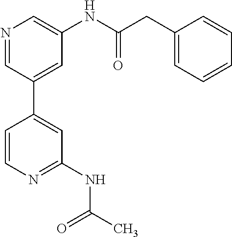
N1=CC(C2=CC(NC(C)=O)=NC=C2)=CC(NC(CC2=CC=CC=C2)=O)=C1
